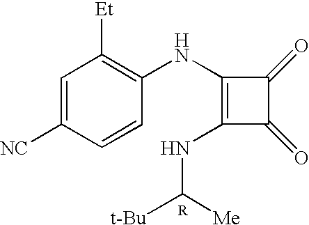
C1=C([NC])C=CC(NC2=C(NC([t-Bu])[Me])C(=O)C2=O)=C1[Et]
